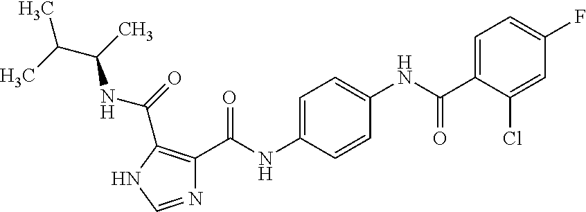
C1=C(NC(C2=C(C(=O)NC(C(C)C)C)NC=N2)=O)C=CC(NC(C2=CC=C(F)C=C2Cl)=O)=C1
